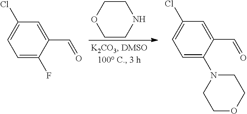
C1COCCN1.C1=C(C=O)C(F)=CC=C1Cl.C1=C(C=O)C(N2CCOCC2)=CC=C1Cl
